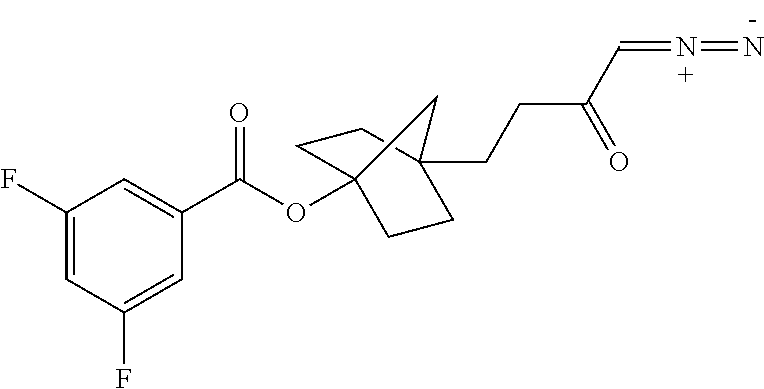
C1(F)=CC(F)=CC(C(OC23CCC(CCC(=O)C=N=N)(CC2)C3)=O)=C1
